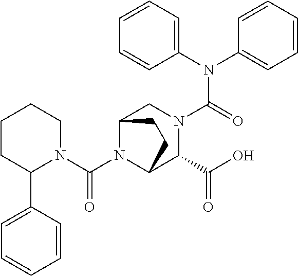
C1(N(C2=CC=CC=C2)C(=O)N2CC3N(C(N4CCCCC4C4=CC=CC=C4)=O)C(C2C(O)=O)CC3)=CC=CC=C1
